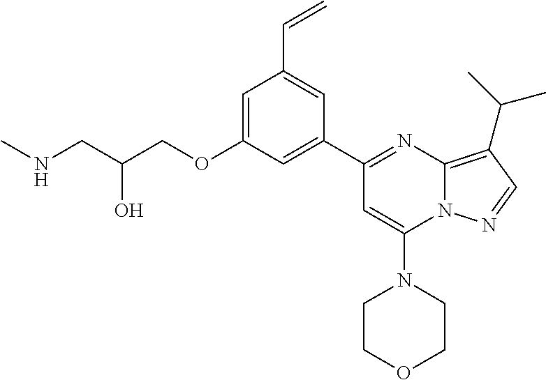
C1=C(OCC(CNC)O)C=C(C2=NC3=C(C(C)C)C=NN3C(N3CCOCC3)=C2)C=C1C=C
